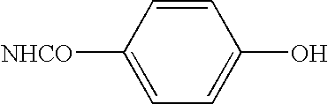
C1=CC([NHCO])=CC=C1O
